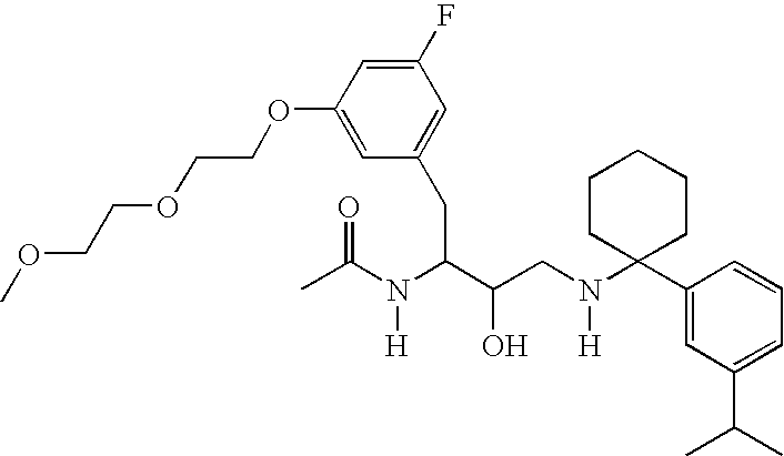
C1(OCCOCCOC)=CC(CC(C(CN(C2(C3=CC(C(C)C)=CC=C3)CCCCC2)[H])O)N(C(C)=O)[H])=CC(F)=C1
